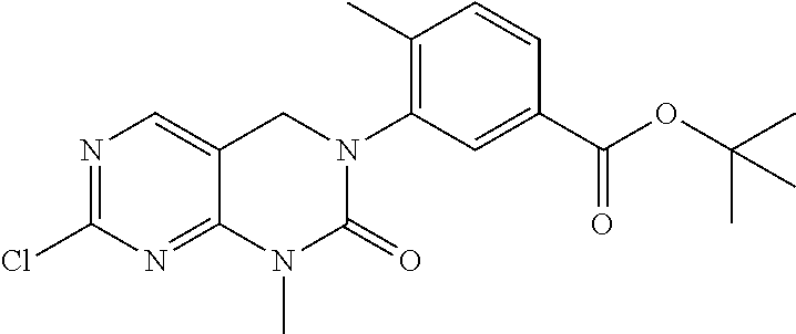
N1=C(Cl)N=C2C(=C1)CN(C1=C(C)C=CC(C(OC(C)(C)C)=O)=C1)C(=O)N2C
